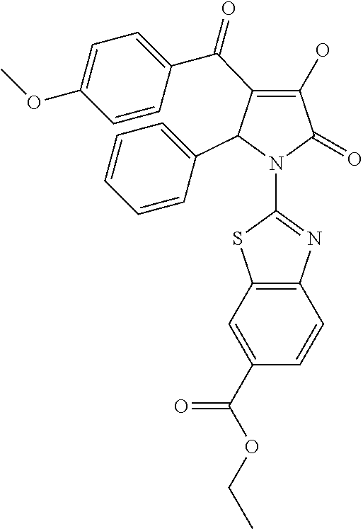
C1(O)=C(C(C2=CC=C(OC)C=C2)=O)C(C2=CC=CC=C2)N(C2=NC3=C(S2)C=C(C(OCC)=O)C=C3)C1=O
